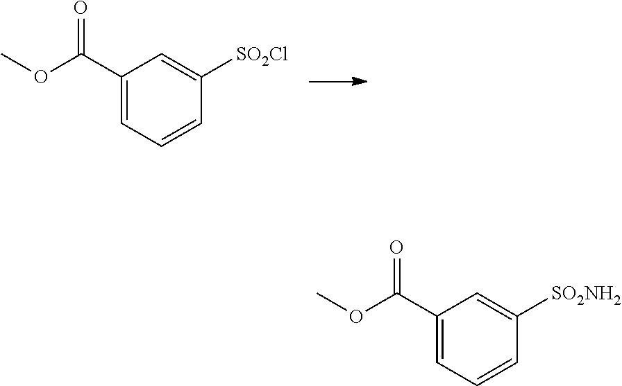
C1(C(OC)=O)=CC=CC([SO2Cl])=C1.C1(C(OC)=O)=CC=CC([SO2NH2])=C1
